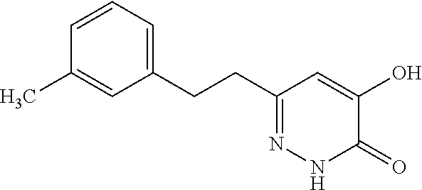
C1(CCC2=CC=CC(C)=C2)=NNC(=O)C(O)=C1
